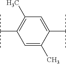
C1=C(C)C(C(C)C)=CC(C)=C1C(C)C
